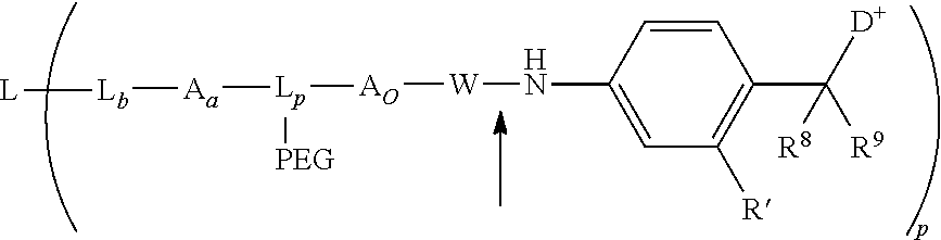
C1=CC(N[W][AO][Lp]([Aa][Lb][L])[PEG])=CC([R])=C1C([D])([R9])[R8]
